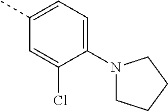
N1(C2=CC=C(C)C=C2Cl)CCCC1
